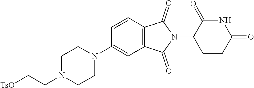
C(N1CCN(C2=CC3=C(C=C2)C(=O)N(C2CCC(=O)NC2=O)C3=O)CC1)C[TsO]
